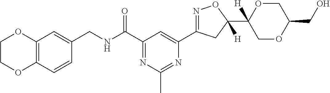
C12=C(C=CC(CNC(C3=NC(C)=NC(C4=NOC(C5([H])COC(CO)CO5)([H])C4)=C3)=O)=C1)OCCO2
